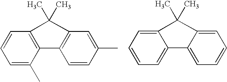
C1=CC=C(C)C2=C1C(C)(C)C1=C2C=CC(C)=C1.C1=C2C(=CC=C1)C1=CC=CC=C1C2(C)C
